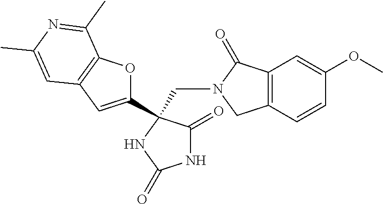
C(N1CC2=C(C1=O)C=C(OC)C=C2)C1(C2=CC3=C(O2)C(C)=NC(C)=C3)C(=O)NC(=O)N1
